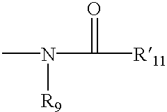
CN([R9])C([R11])=O
